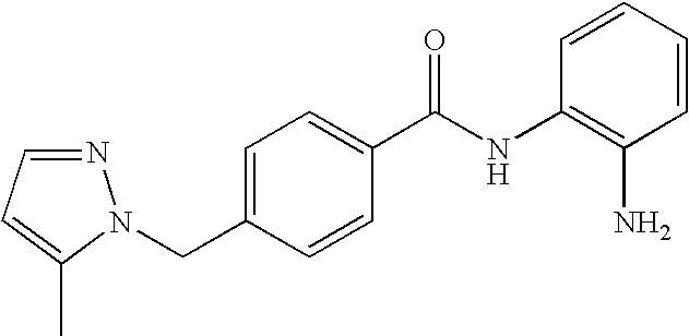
C1=CC=CC(NC(C2=CC=C(CN3N=CC=C3C)C=C2)=O)=C1N
